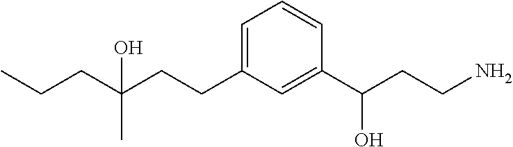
C(CC(CCC1=CC=CC(C(CCN)O)=C1)(O)C)C
